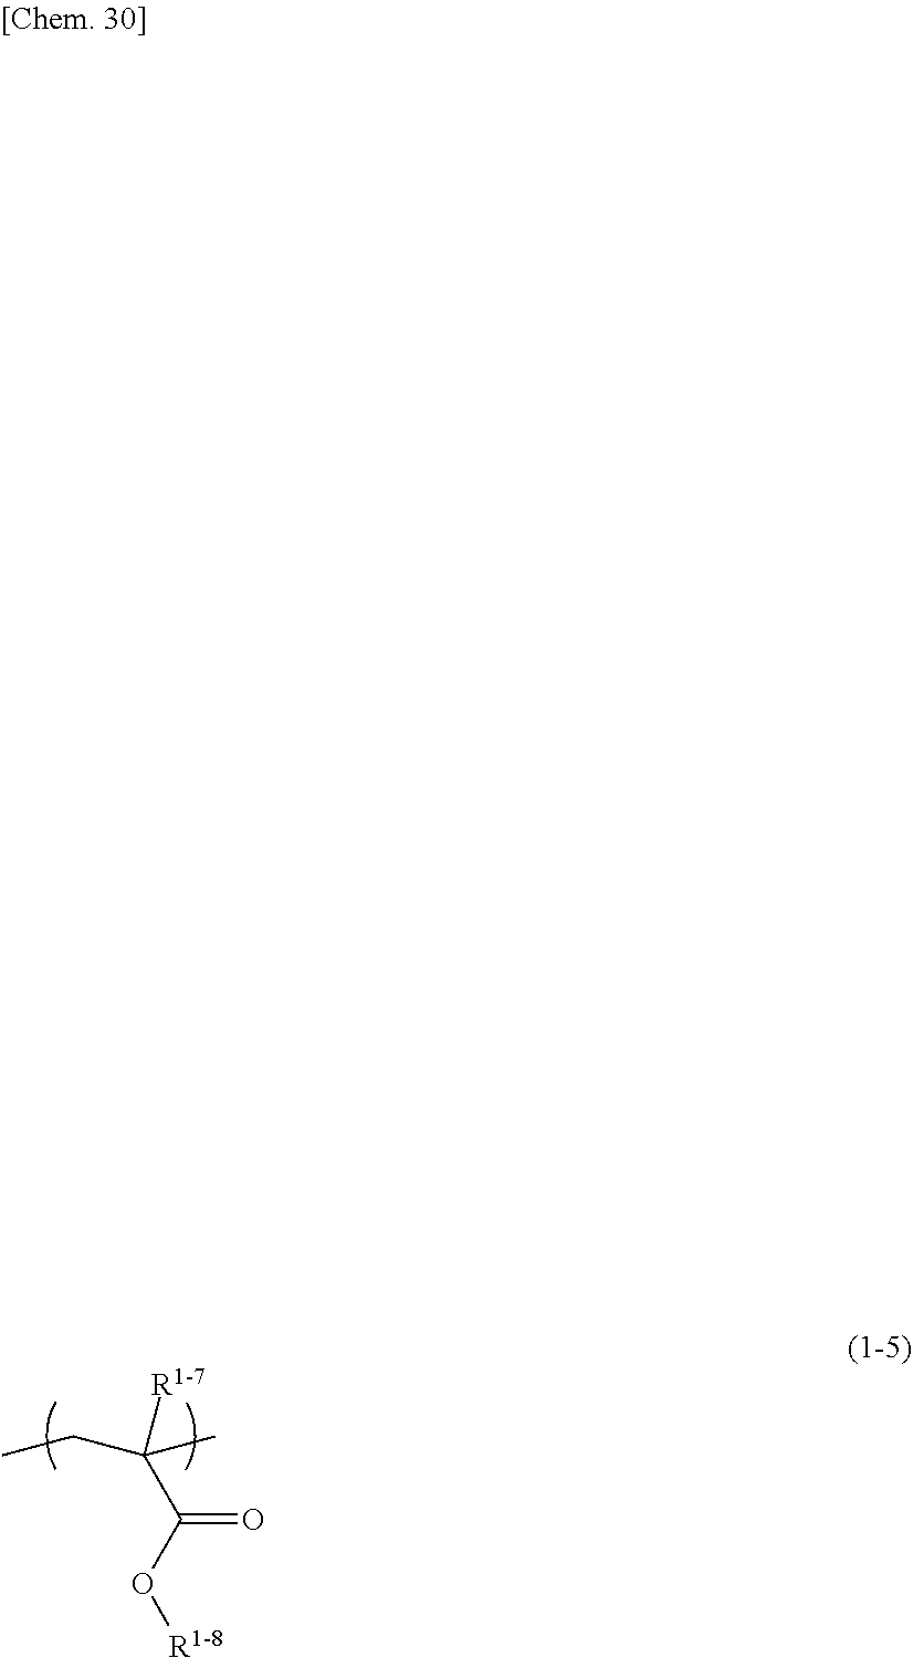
C(C)C([R1-7])(C)C(O[R1-8])=O
